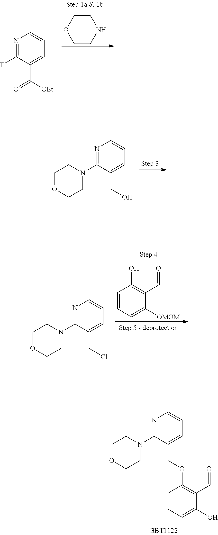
C1OCCN(C2=NC=CC=C2COC2=C(C=O)C(O)=CC=C2)C1.C1COCCN1.N1=C(F)C(C([OEt])=O)=CC=C1.C1OCCN(C2=NC=CC=C2CO)C1.C1=CC=C([OMOM])C(C=O)=C1O.C1OCCN(C2=NC=CC=C2CCl)C1
